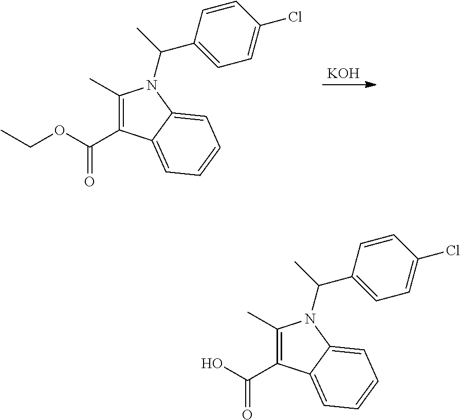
[KOH].C1(C)=C(C(OCC)=O)C2=CC=CC=C2N1C(C)C1=CC=C(Cl)C=C1.C1(C)=C(C(O)=O)C2=CC=CC=C2N1C(C)C1=CC=C(Cl)C=C1
